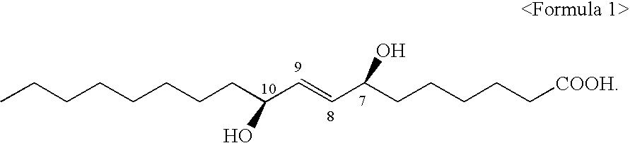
CCCCCCCCC(C=CC(CCCCC[COOH])O)O
